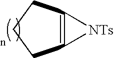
C12=C(CCC1)[NTs]2
